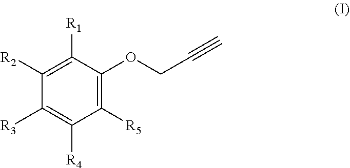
C1([R5])=C(OCC#C)C([R1])=C([R2])C([R3])=C1[R4]
